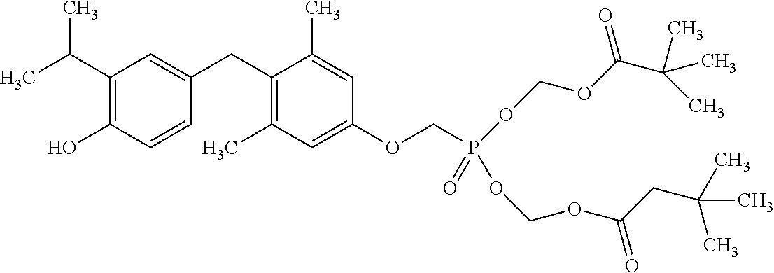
C1(C(C)C)=C(O)C=CC(CC2=C(C)C=C(OCP(=O)(OCOC(C(C)(C)C)=O)OCOC(CC(C)(C)C)=O)C=C2C)=C1
